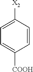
C1=CC([X2])=CC=C1[COOH]
